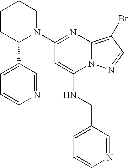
C1=CN=CC(C2N(C3=NC4=C(Br)C=NN4C(NCC4=CC=CN=C4)=C3)CCCC2)=C1
